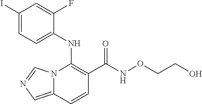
C1(I)=CC=C(NC2=C(C(NOCCO)=O)C=CC3=CN=CN23)C(F)=C1
